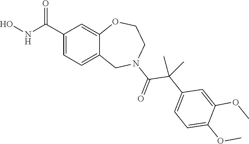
C1(C(NO)=O)=CC=C2C(=C1)OCCN(C(=O)C(C1=CC=C(OC)C(OC)=C1)(C)C)C2
